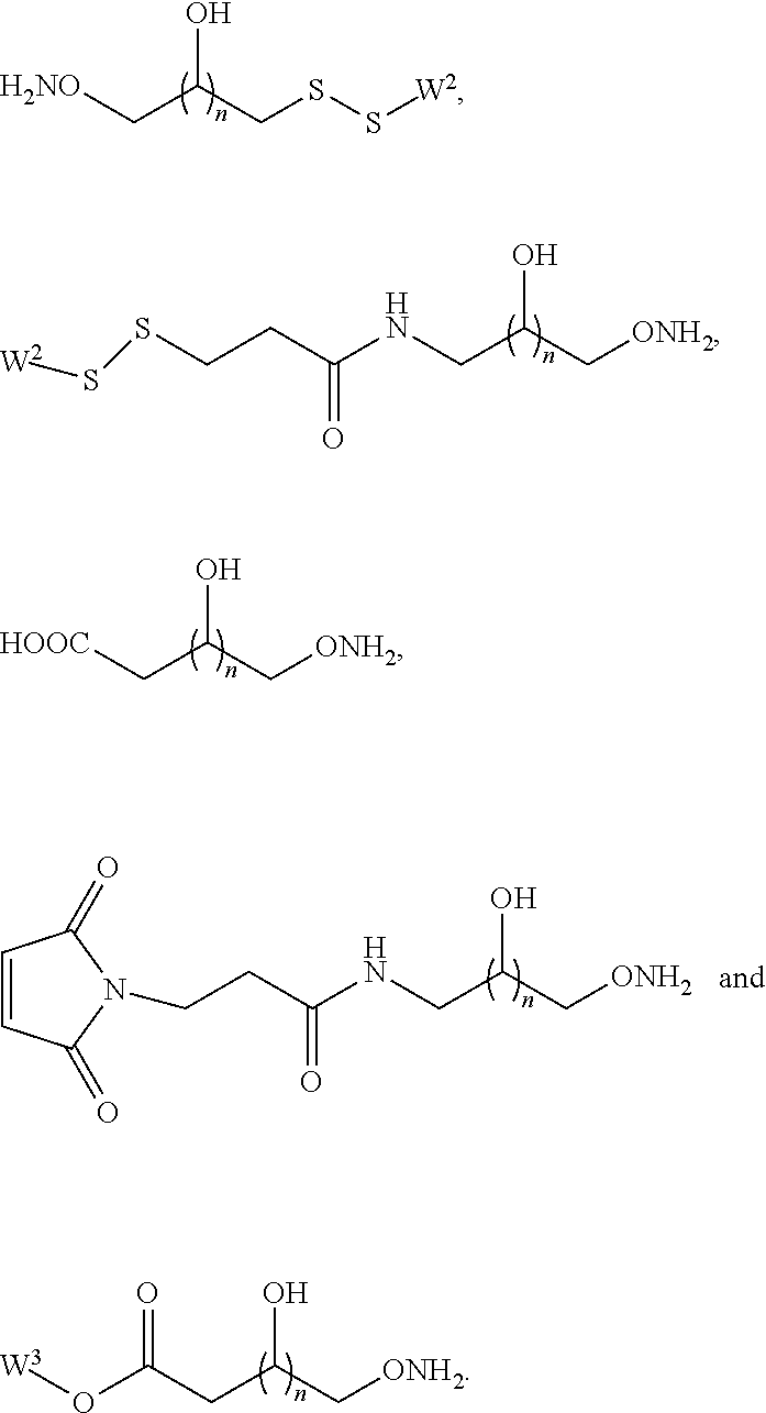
C([ONH2])C(CNC(CCSS[W2])=O)O.C(SS[W2])C(C[H2NO])O.C([ONH2])C(C[HOOC])O.C([ONH2])C(O)CNC(CCN1C(=O)C=CC1=O)=O.C([ONH2])C(O)CC(O[W3])=O
